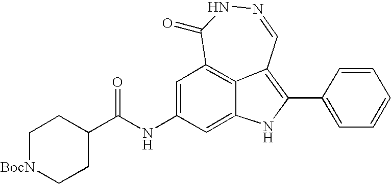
N1=CC2=C(C3=CC=CC=C3)NC3=CC(NC(C4CC[BocN]CC4)=O)=CC(=C23)C(=O)N1
